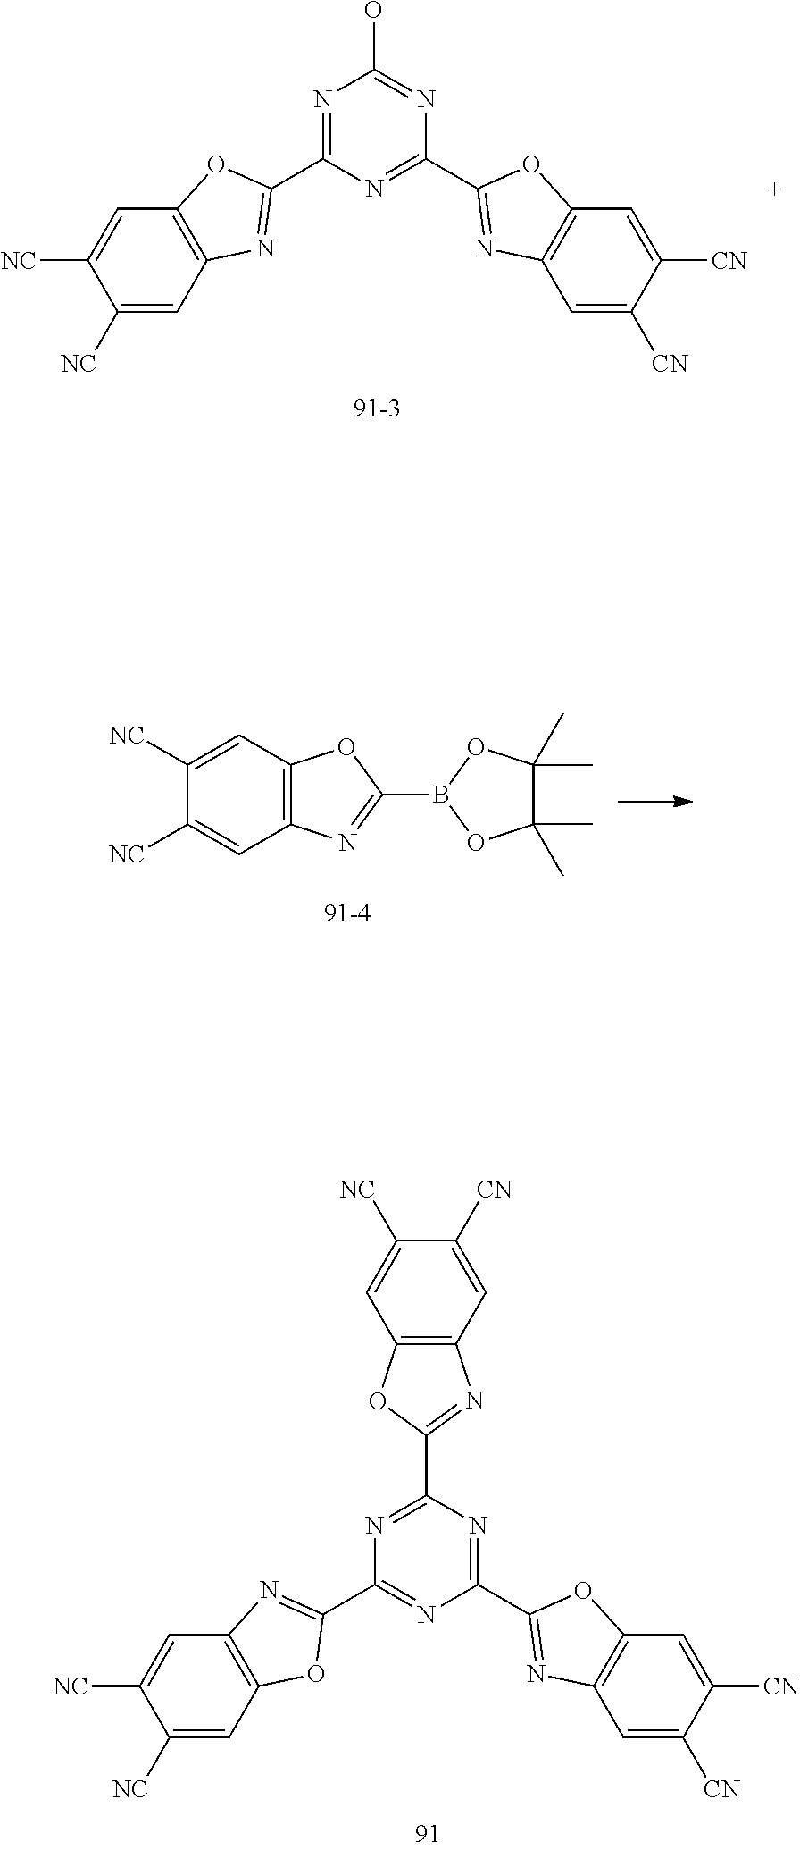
C1([NC])=CC2=C(C=C1[NC])N=C(C1=NC(O)=NC(C3=NC4=C(O3)C=C([CN])C([CN])=C4)=N1)O2.C1([NC])=CC2=C(C=C1[NC])N=C(B1OC(C)(C)C(C)(C)O1)O2.C1([NC])=CC2=C(C=C1[NC])OC(C1=NC(C3=NC4=C(O3)C=C([CN])C([CN])=C4)=NC(C3=NC4=C(O3)C=C([NC])C([CN])=C4)=N1)=N2
